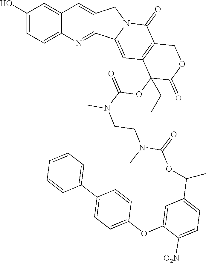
OC1=CC=C2C(=C1)C=C1C(=N2)C2=CC3=C(C(=O)N2C1)COC(=O)C3(OC(N(CCN(C(=O)OC(C)C1=CC=C([O2N])C(OC2=CC=C(C3=CC=CC=C3)C=C2)=C1)C)C)=O)CC
